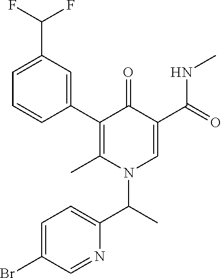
C1=C(C(F)F)C=C(C2=C(C)N(C(C3=CC=C(Br)C=N3)C)C=C(C(NC)=O)C2=O)C=C1
